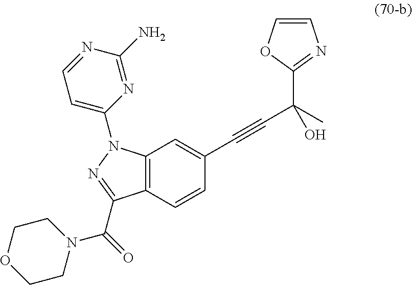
C12=C(C=CC(C#CC(O)(C)C3=NC=CO3)=C1)C(C(N1CCOCC1)=O)=NN2C1=CC=NC(N)=N1
